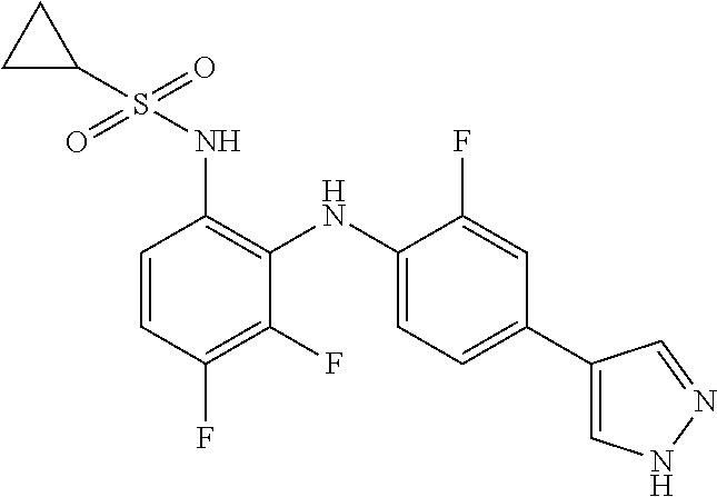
C1(NS(=O)(=O)C2CC2)=C(NC2=CC=C(C3=CNN=C3)C=C2F)C(F)=C(F)C=C1
